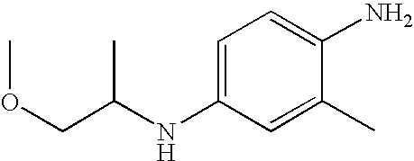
C1=C(NC(COC)C)C=C(C)C(N)=C1
